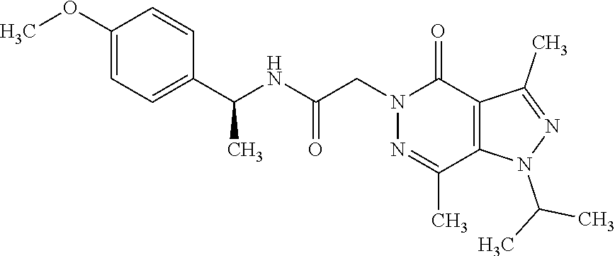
C(N1C2=C(C(C)=N1)C(=O)N(CC(NC(C)C1=CC=C(OC)C=C1)=O)N=C2C)(C)C
